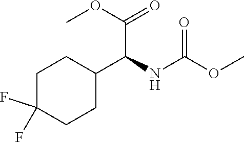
C1(C(C(OC)=O)NC(=O)OC)CCC(F)(F)CC1
